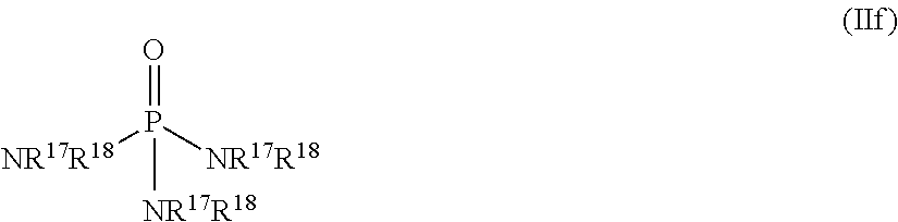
[NR17R18]P([NR17R18])(=O)[NR17R18]
